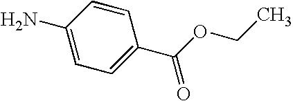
C1(N)=CC=C(C(OCC)=O)C=C1
